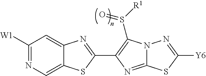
C12=CN=C([W1])C=C1N=C(C1=C(S([R1])=O)N3C(=N1)SC([Y6])=N3)S2
